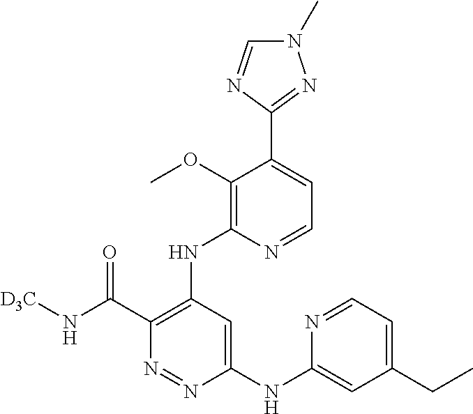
C1(NC2=CC(CC)=CC=N2)=CC(NC2=C(OC)C(C3=NN(C)C=N3)=CC=N2)=C(C(N[D3C])=O)N=N1
